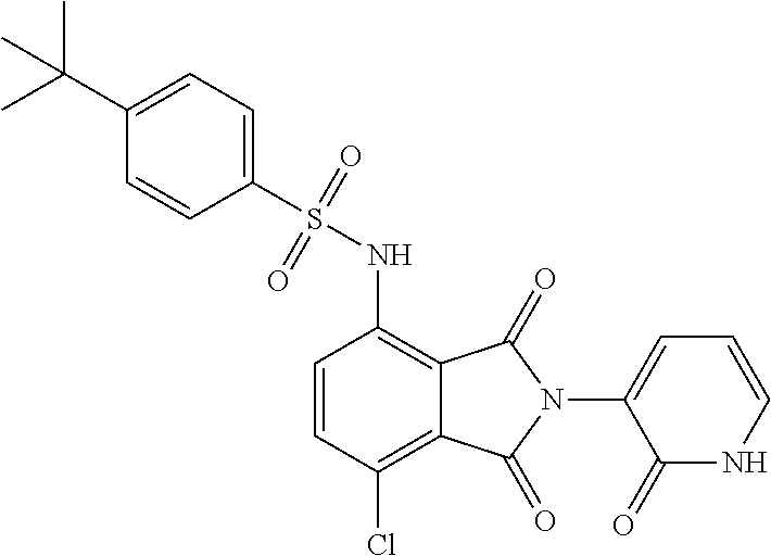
C1=CC(Cl)=C2C(=C1NS(C1=CC=C(C(C)(C)C)C=C1)(=O)=O)C(=O)N(C1=CC=CNC1=O)C2=O
